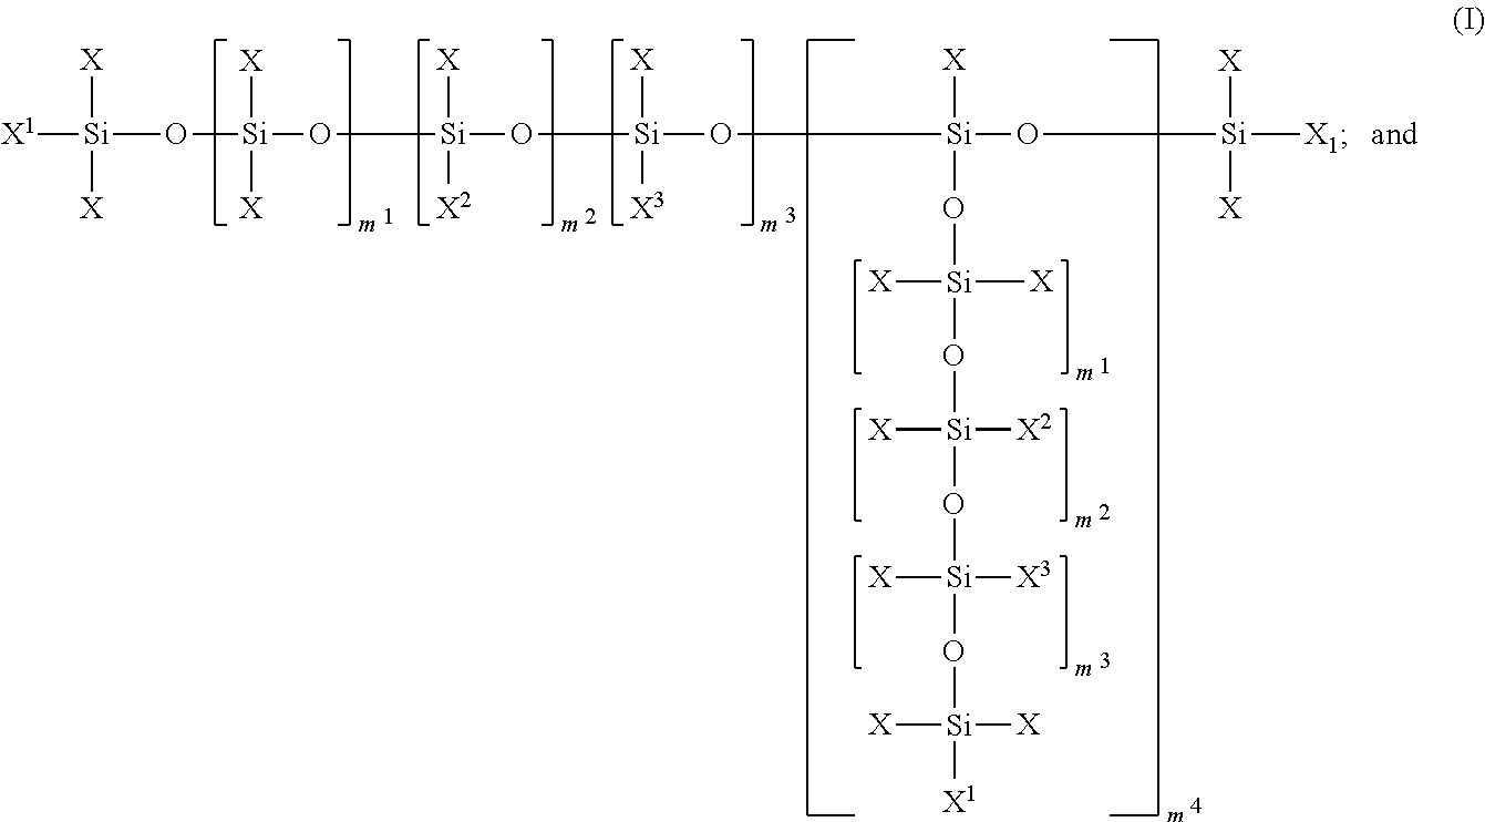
[X1][Si](O[Si](O[Si]([X])([X2])O[Si]([X])([X3])O[Si](O[Si]([X1])([X])[X])([X])O[Si](O[Si](O[Si](O[Si]([X1])([X])[X])([X])[X3])([X])[X2])([X])[X])([X])[X])([X])[X]
